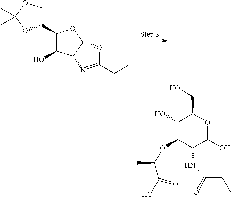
C1(C2C(O)C3C(O2)OC(CC)=N3)COC(C)(C)O1.C1(O)C(OC(C)C(O)=O)C(NC(CC)=O)C(O)OC1CO
